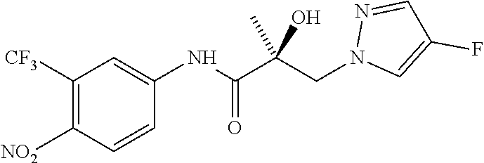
C1([CF3])=C([NO2])C=CC(NC(C(CN2C=C(F)C=N2)(C)O)=O)=C1
